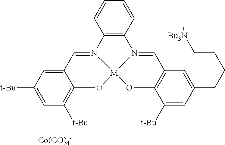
C12=C(C=CC=C1)N1=CC3=C(O[M]14OC1=C([t-Bu])C=C([t-Bu])C=C1C=N24)C([t-Bu])=CC(CCCC[Bu3N])=C3.[Co(CO)4-]
